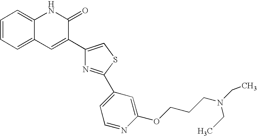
C1=CC=C2C(=C1)NC(=O)C(C1=CSC(C3=CC=NC(OCCCN(CC)CC)=C3)=N1)=C2
